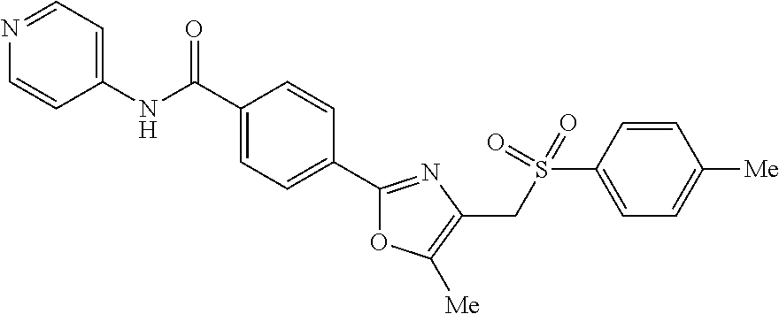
C1(C(NC2=CC=NC=C2)=O)=CC=C(C2=NC(CS(C3=CC=C([Me])C=C3)(=O)=O)=C([Me])O2)C=C1
